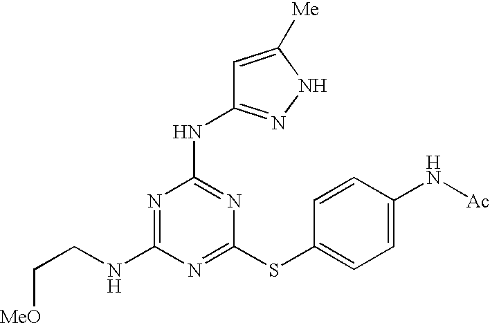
C(NC1=NC(NC2=NNC([Me])=C2)=NC(SC2=CC=C(N[Ac])C=C2)=N1)C[MeO]
